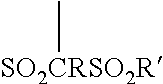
[SO2CRSO2R]C
